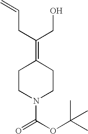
C1CN(C(OC(C)(C)C)=O)CCC1=C(CC=C)CO
